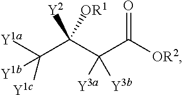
[Y1a]C([Y1b])(C([Y2])(C(C(=O)[OR2])([Y3b])[Y3a])[OR1])[Y1c]
